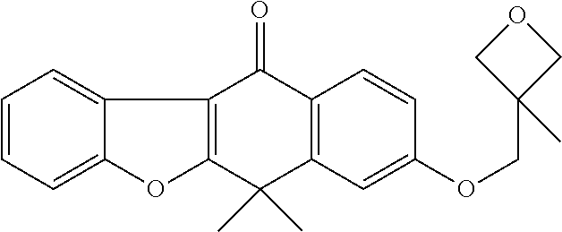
C1=CC=C2C(=C1)C1=C(O2)C(C)(C)C2=C(C1=O)C=CC(OCC1(C)COC1)=C2
